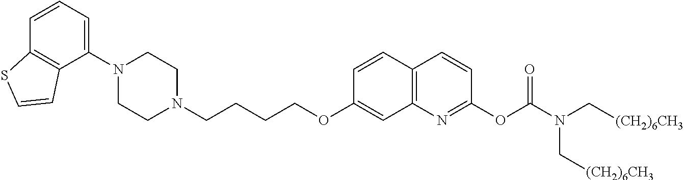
C1(N2CCN(CCCCOC3=CC4=C(C=C3)C=CC(OC(=O)N(C[(CH2)6CH3])C[(CH2)6CH3])=N4)CC2)=CC=CC2=C1C=CS2
